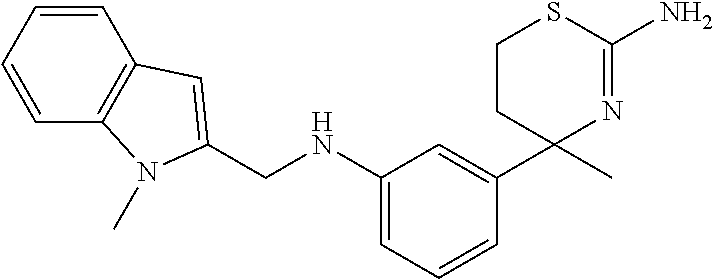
C1CC(C2=CC(NCC3=CC4=C(C=CC=C4)N3C)=CC=C2)(C)N=C(N)S1
